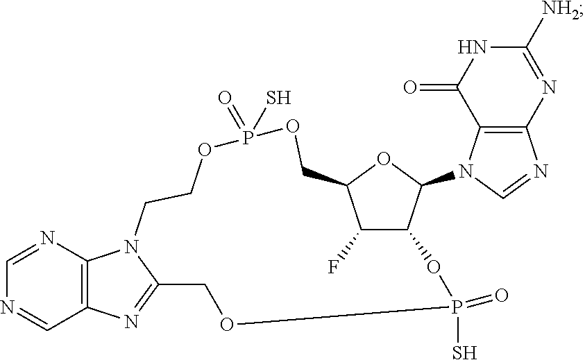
C1=NC2=C(C=N1)N=C1N2CCOP(S)(=O)OCC2OC(N3C=NC4=C3C(=O)NC([NH2])=N4)C(C2F)OP(S)(=O)OC1
